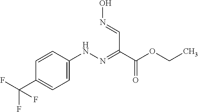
C1=CC(NN=C(C(OCC)=O)C=NO)=CC=C1C(F)(F)F
